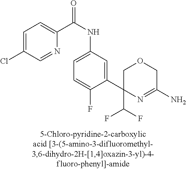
C1(C2=CC(NC(=O)C3=CC=C(Cl)C=N3)=CC=C2F)(C(F)F)N=C(N)COC1
